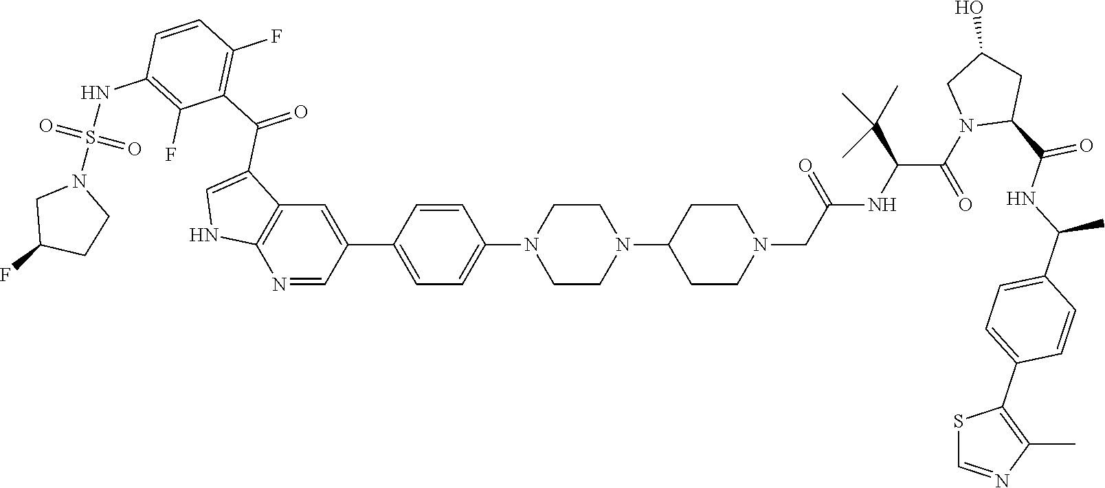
C1=C(C2=CC3=C(N=C2)NC=C3C(C2=C(F)C=CC(NS(N3CC(F)CC3)(=O)=O)=C2F)=O)C=CC(N2CCN(C3CCN(CC(NC(C(N4C(C(NC(C5=CC=C(C6=C(C)N=CS6)C=C5)C)=O)CC(O)C4)=O)C(C)(C)C)=O)CC3)CC2)=C1
